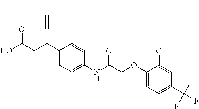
C1(C(CC(O)=O)C#CC)=CC=C(NC(C(OC2=CC=C(C(F)(F)F)C=C2Cl)C)=O)C=C1
